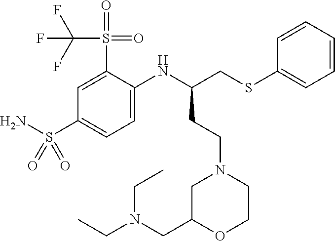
C1C(CN(CC)CC)OCCN1CCC(CSC1=CC=CC=C1)NC1=CC=C(S(=O)(N)=O)C=C1S(=O)(=O)C(F)(F)F
